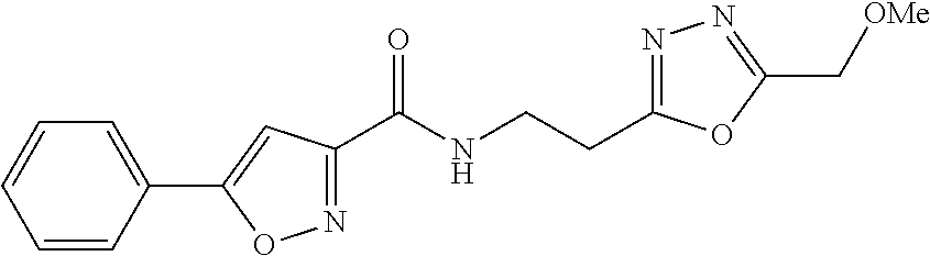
C1=CC(C2=CC(C(NCCC3=NN=C(C[OMe])O3)=O)=NO2)=CC=C1
